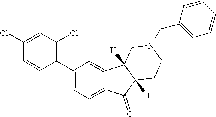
C1=C(C2=C(Cl)C=C(Cl)C=C2)C=C2C(=C1)C(=O)C1([H])C2([H])CN(CC2=CC=CC=C2)CC1
